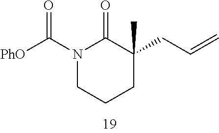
N1(C([PhO])=O)CCCC(CC=C)(C)C1=O
